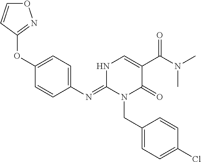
C1(OC2=NOC=C2)=CC=C(N=C2N(CC3=CC=C(Cl)C=C3)C(=O)C(C(N(C)C)=O)=CN2)C=C1
